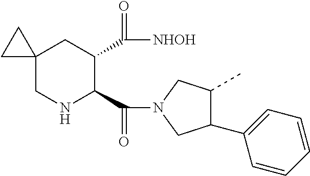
C12(CNC(C(N3CC(C4=CC=CC=C4)C(C)C3)=O)C(C([NHOH])=O)C1)CC2
